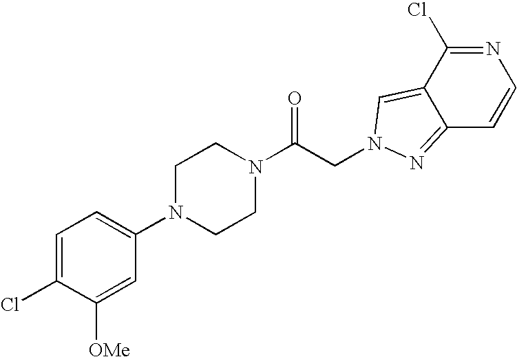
C1=C(Cl)C([OMe])=CC(N2CCN(C(CN3C=C4C(Cl)=NC=CC4=N3)=O)CC2)=C1
